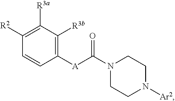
C1=CC([A]C(N2CCN([Ar2])CC2)=O)=C([R3b])C([R3a])=C1[R2]
